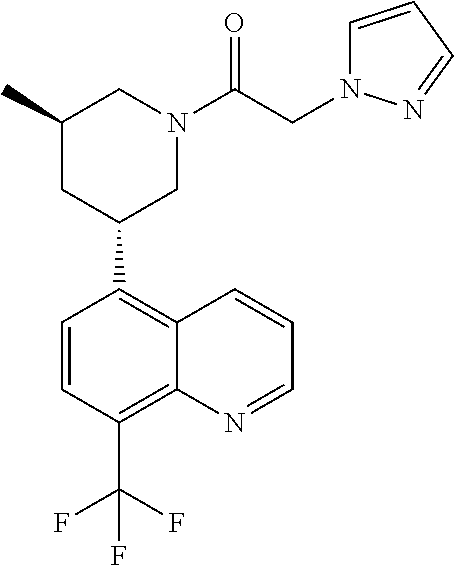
C1=CC(C(F)(F)F)=C2C(=C1C1CN(C(CN3C=CC=N3)=O)CC(C)C1)C=CC=N2
